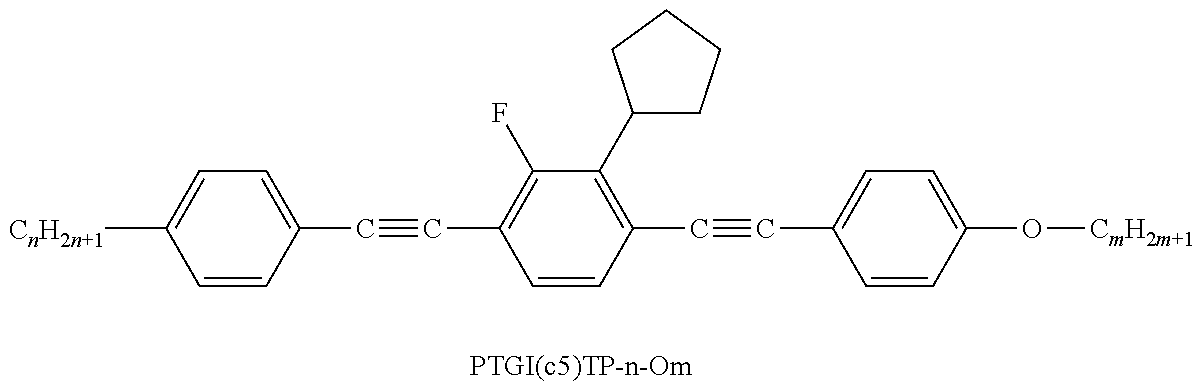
C1=CC(C#CC2=C(F)C(C3CCCC3)=C(C#CC3=CC=C(O[CmH2m+1])C=C3)C=C2)=CC=C1[CnH2n+1]
